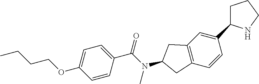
C12=C(C=CC(C3CCCN3)=C1)CC(N(C(C1=CC=C(OCCCC)C=C1)=O)C)C2
